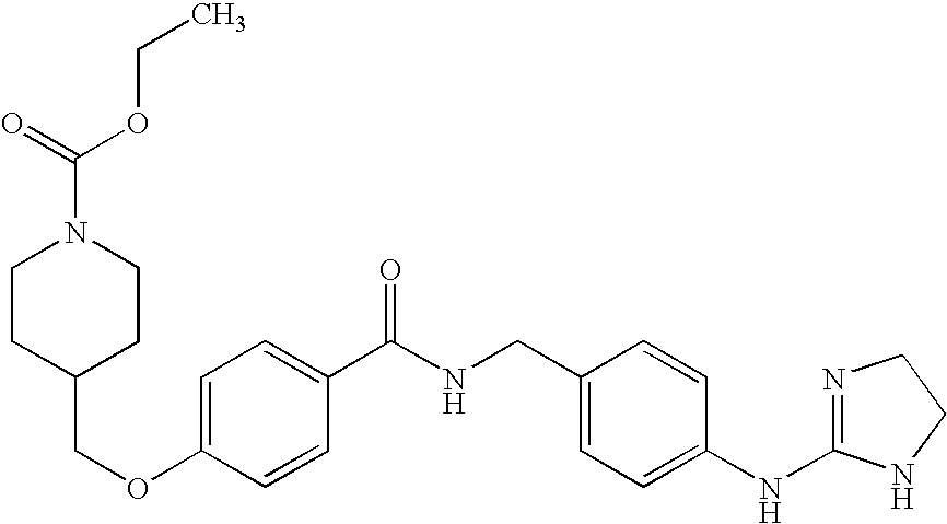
C1=C(OCC2CCN(C(=O)OCC)CC2)C=CC(C(NCC2=CC=C(NC3=NCCN3)C=C2)=O)=C1
